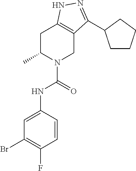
C1C(C)N(C(NC2=CC(Br)=C(F)C=C2)=O)CC2=C1NN=C2C1CCCC1
